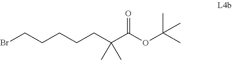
C(CCCC(C(OC(C)(C)C)=O)(C)C)CBr
